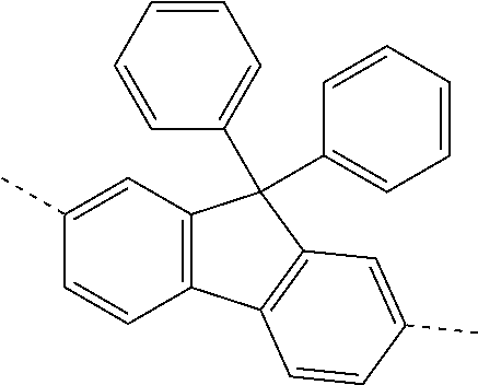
C1(C)=CC2=C(C=C1)C1=C(C2(C2=CC=CC=C2)C2=CC=CC=C2)C=C(C)C=C1
